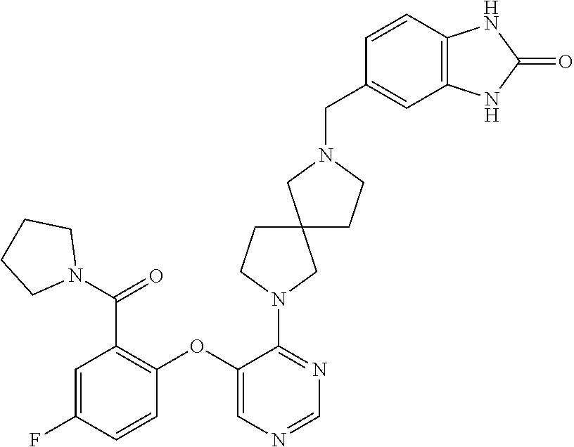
C1=C(F)C=CC(OC2=CN=CN=C2N2CC3(CC2)CCN(CC2=CC4=C(C=C2)NC(=O)N4)C3)=C1C(=O)N1CCCC1
